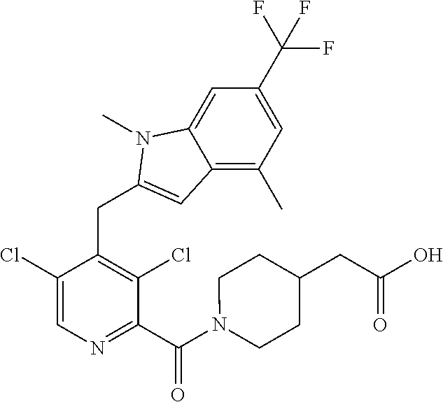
C1(Cl)=CN=C(C(N2CCC(CC(O)=O)CC2)=O)C(Cl)=C1CC1=CC2=C(C)C=C(C(F)(F)F)C=C2N1C
